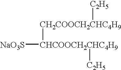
[NaO3S][CHCOOCH2CHC4H9]([CH2COOCH2CHC4H9][C2H5])[C2H5]
